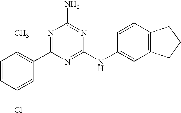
C1=CC(Cl)=CC(C2=NC(N)=NC(NC3=CC4=C(C=C3)CCC4)=N2)=C1C
